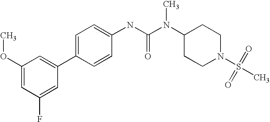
C1(OC)=CC(F)=CC(C2=CC=C(NC(N(C3CCN(S(C)(=O)=O)CC3)C)=O)C=C2)=C1
